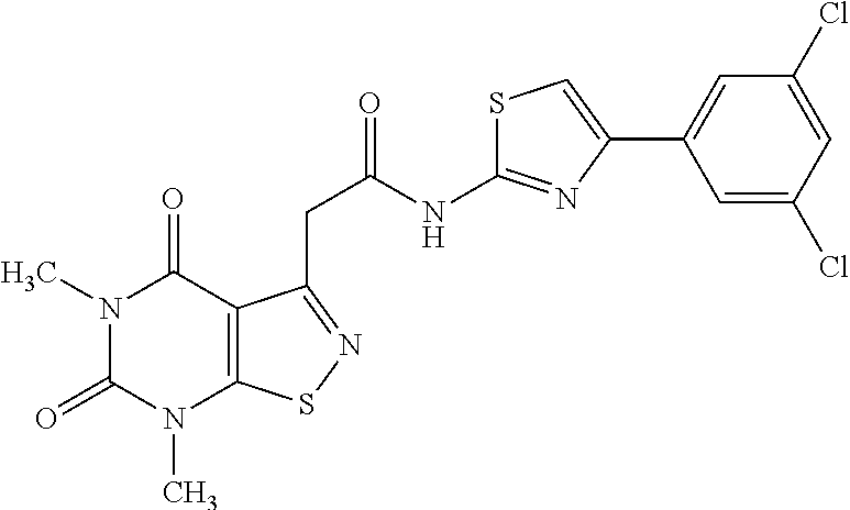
N1(C)C(=O)N(C)C2=C(C1=O)C(CC(=O)NC1=NC(C3=CC(Cl)=CC(Cl)=C3)=CS1)=NS2
